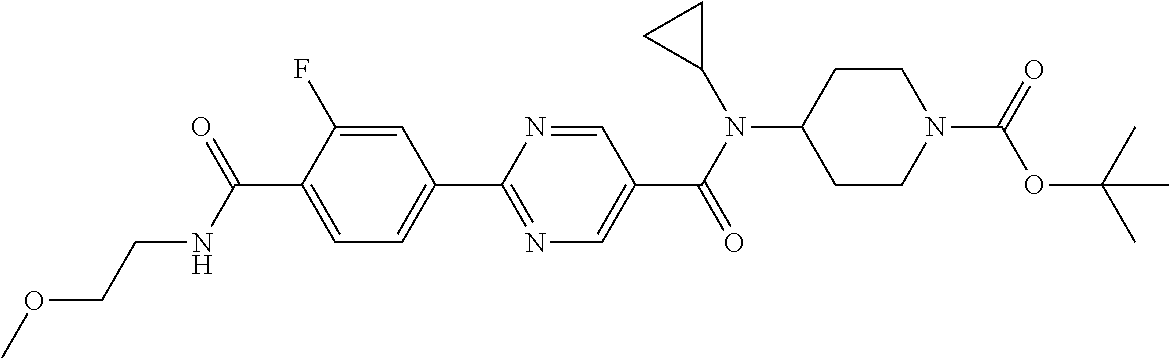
C1(C(NCCOC)=O)=CC=C(C2=NC=C(C(N(C3CC3)C3CCN(C(=O)OC(C)(C)C)CC3)=O)C=N2)C=C1F
